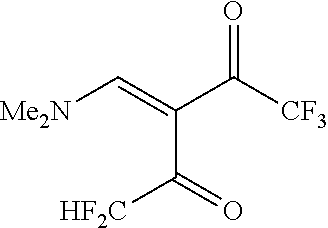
[Me2N]C=C(C([CF3])=O)C(=O)[HF2C]
